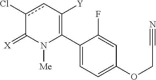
C1(C2=C([Y])cc(Cl)C(=[X])N2[Me])=CC=C(OCC#N)C=C1F
